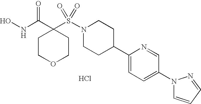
Cl.ONC(C1(S(N2CCC(C3=CC=C(N4C=CC=N4)C=N3)CC2)(=O)=O)CCOCC1)=O
